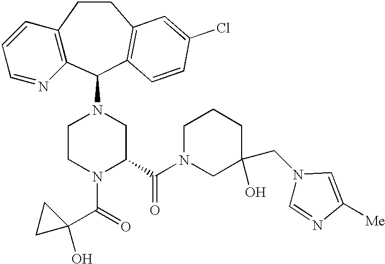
C12=C(C(N3CCN(C(=O)C4(O)CC4)C(C(N4CC(CN5C=NC([Me])=C5)(O)CCC4)=O)C3)C3=C(CC1)C=C(Cl)C=C3)N=CC=C2
